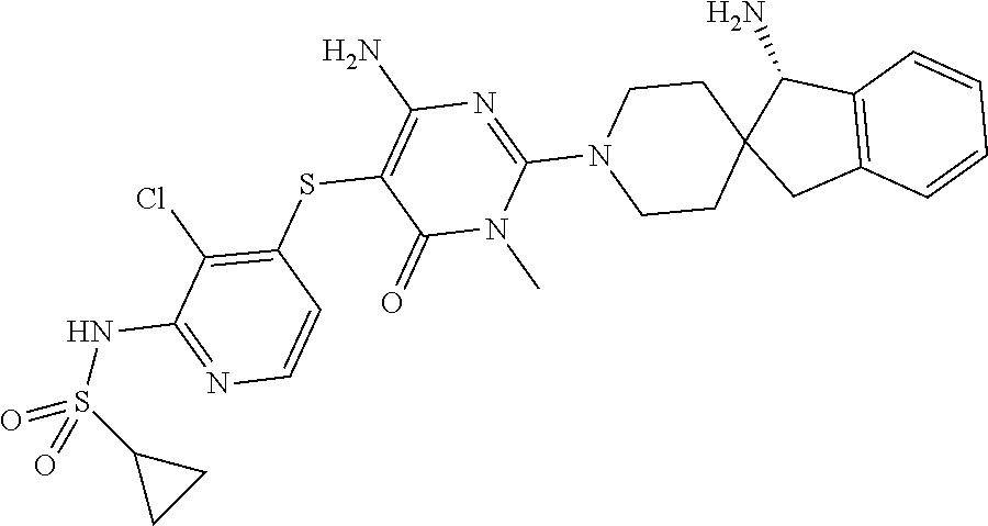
N1(C)C(N2CCC3(C(N)C4=C(C=CC=C4)C3)CC2)=NC(N)=C(SC2=C(Cl)C(NS(=O)(C3CC3)=O)=NC=C2)C1=O
